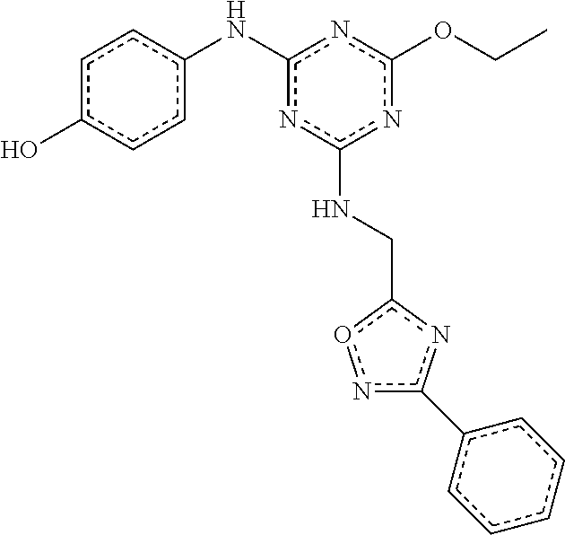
c1c(O)ccc(Nc2nc(NCc3onc(-c4ccccc4)n3)nc(OCC)n2)c1
